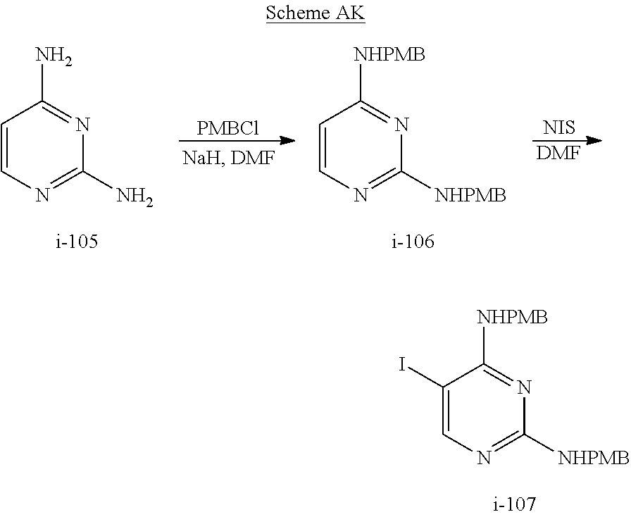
[PMBCl].C1=CN=C(N)N=C1N.[NIS].[DMF].C1=CN=C([NHPMB])N=C1[NHPMB].C1(I)=CN=C([NHPMB])N=C1[NHPMB]
